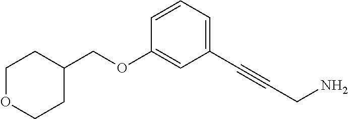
C1OCCC(COC2=CC(C#CCN)=CC=C2)C1
